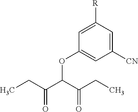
C1=C([CN])C=C(OC(C(CC)=O)C(CC)=O)C=C1[R]
